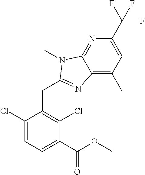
C1(Cl)=CC=C(C(OC)=O)C(Cl)=C1CC1=NC2=C(C)C=C(C(F)(F)F)N=C2N1C
